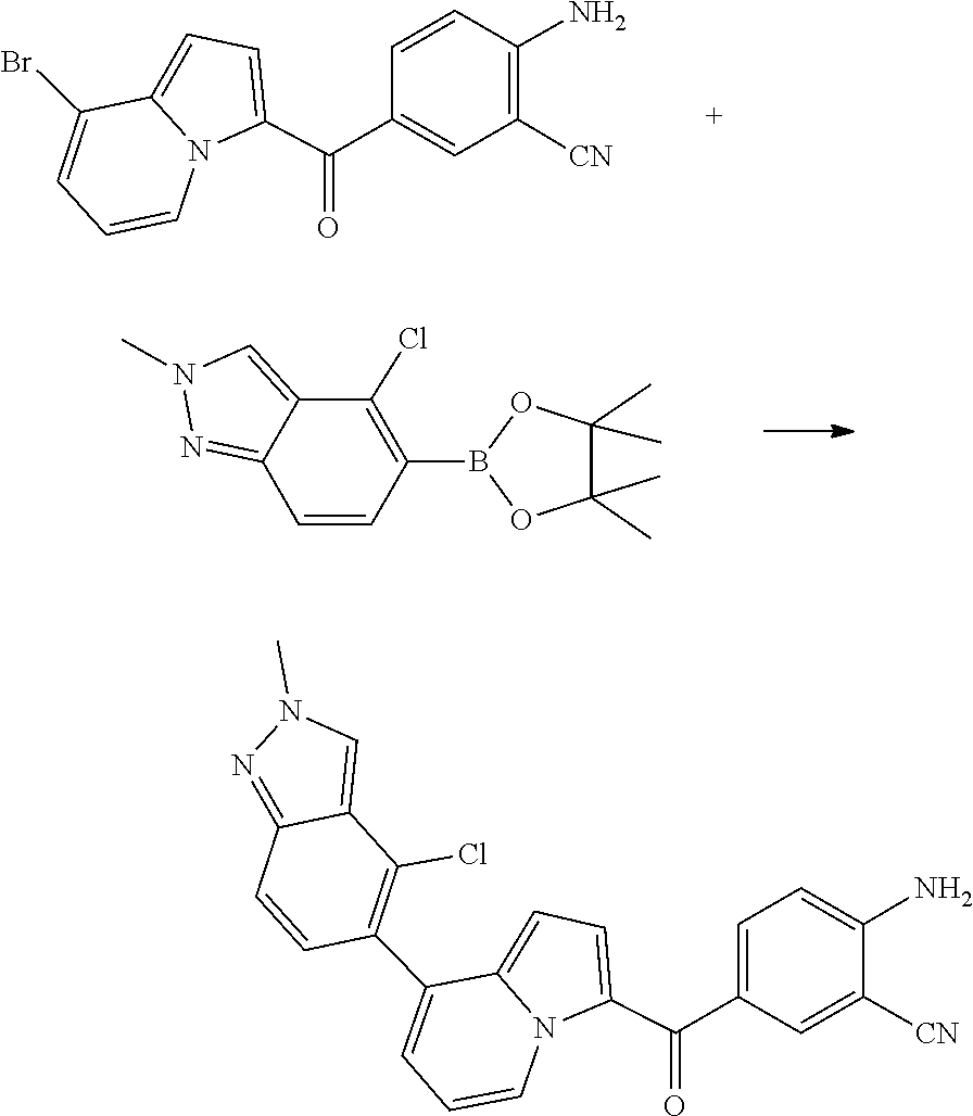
C1=C(C(C2=CC([CN])=C(N)C=C2)=O)N2C(=C1)C(Br)=CC=C2.O1B(C2=C(Cl)C3=CN(C)N=C3C=C2)OC(C)(C)C1(C)C.N1(C)C=C2C(=N1)C=CC(C1=CC=CN3C1=CC=C3C(C1=CC=C(N)C([CN])=C1)=O)=C2Cl
